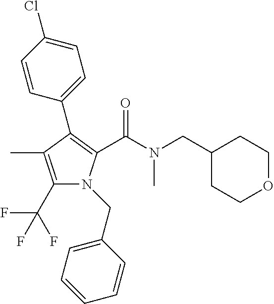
C1(C(F)(F)F)=C(C)C(C2=CC=C(Cl)C=C2)=C(C(N(CC2CCOCC2)C)=O)N1CC1=CC=CC=C1
